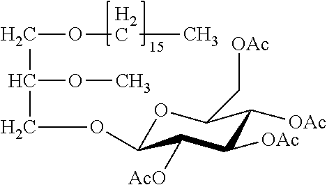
C(OCC)C(OC)COC1OC(C[OAc])C([OAc])C([OAc])C1[AcO]
